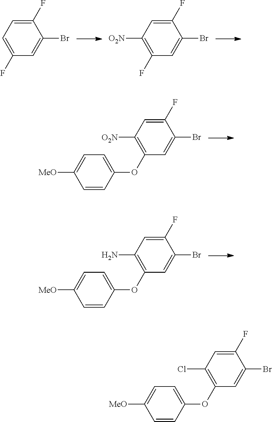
C1=C(F)C(Br)=CC(F)=C1.C1=C(F)C(Br)=CC(F)=C1[O2N].C1=C(F)C(Br)=CC(OC2=CC=C([MeO])C=C2)=C1[O2N].C1=C(F)C(Br)=CC(OC2=CC=C([MeO])C=C2)=C1N.C1=C(F)C(Br)=CC(OC2=CC=C([MeO])C=C2)=C1Cl
